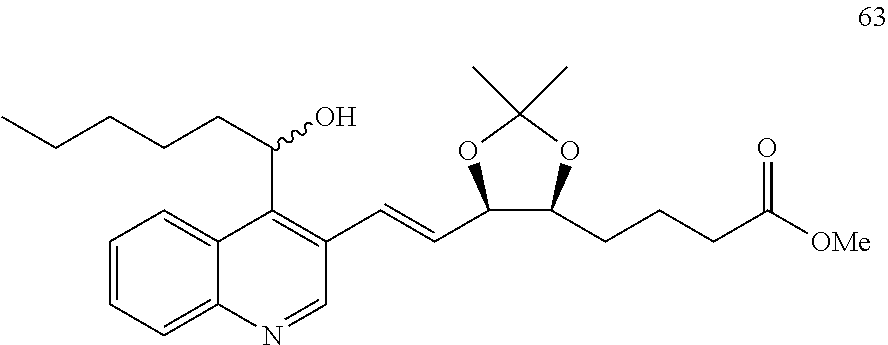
C1=NC2=CC=CC=C2C(C(CCCCC)O)=C1C=CC1OC(C)(C)OC1CCCC([OMe])=O
